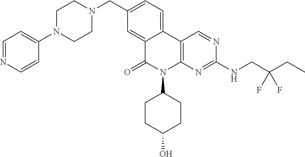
C12=CC(CN3CCN(C4=CC=NC=C4)CC3)=CC=C1C1=C(N(C3CCC(O)CC3)C2=O)N=C(NCC(CC)(F)F)N=C1
